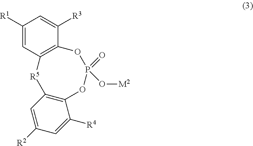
C12=C(C=C([R2])C=C1[R4])[R5]C1=C(OP(=O)(O[M2])O2)C([R3])=CC([R1])=C1
